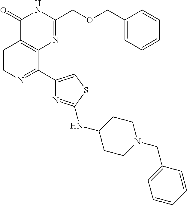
C1=CN=C(C2=CSC(NC3CCN(CC4=CC=CC=C4)CC3)=N2)C2=C1C(=O)NC(COCC1=CC=CC=C1)=N2
